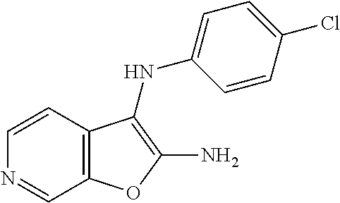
C12=C(C=CN=C1)C(NC1=CC=C(Cl)C=C1)=C(N)O2
